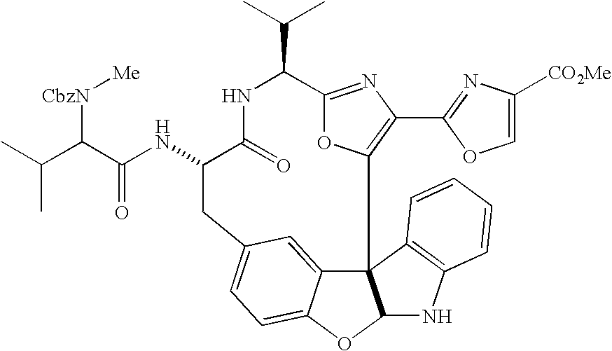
C12=NC(C3=NC([CO2Me])=CO3)=C(O1)C13C4=CC(=CC=C4OC1NC1=C3C=CC=C1)CC(NC(C(C(C)C)[CbzN][Me])=O)C(=O)NC2C(C)C
